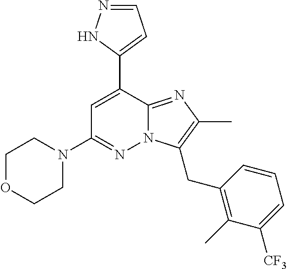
N12C(=NC(C)=C1CC1=C(C)C([CF3])=CC=C1)C(C1=CC=NN1)=CC(N1CCOCC1)=N2
